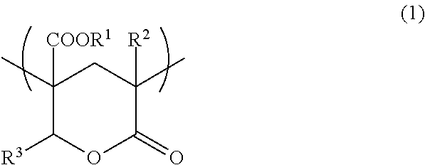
C1([COOR1])(C)C([R3])OC(=O)C([R2])(C)C1
